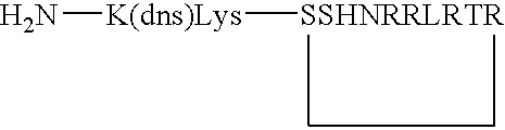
N[K(dns)Lys][SSHNRRLRTR]
